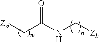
[Za]CC(NC[Zb])=O
